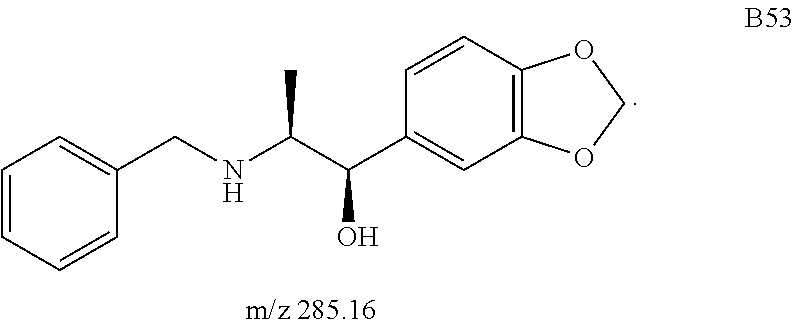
O1COC2=C1C=C(C(C(NCC1=CC=CC=C1)C)O)C=C2
